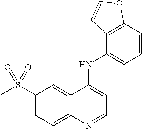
S(C1=CC=C2C(=C1)C(NC1=CC=CC3=C1C=CO3)=CC=N2)(C)(=O)=O
